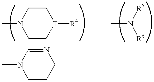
C1C[T]([R4])CCN1C.[R6]N([R5])C.C1CCN=CN1C
